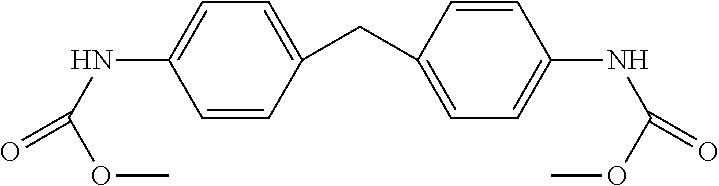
C1=CC(CC2=CC=C(NC(OC)=O)C=C2)=CC=C1NC(=O)OC
